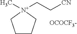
C1CC[N+](CC[CN])(C)C1.[OCOCF3-]
